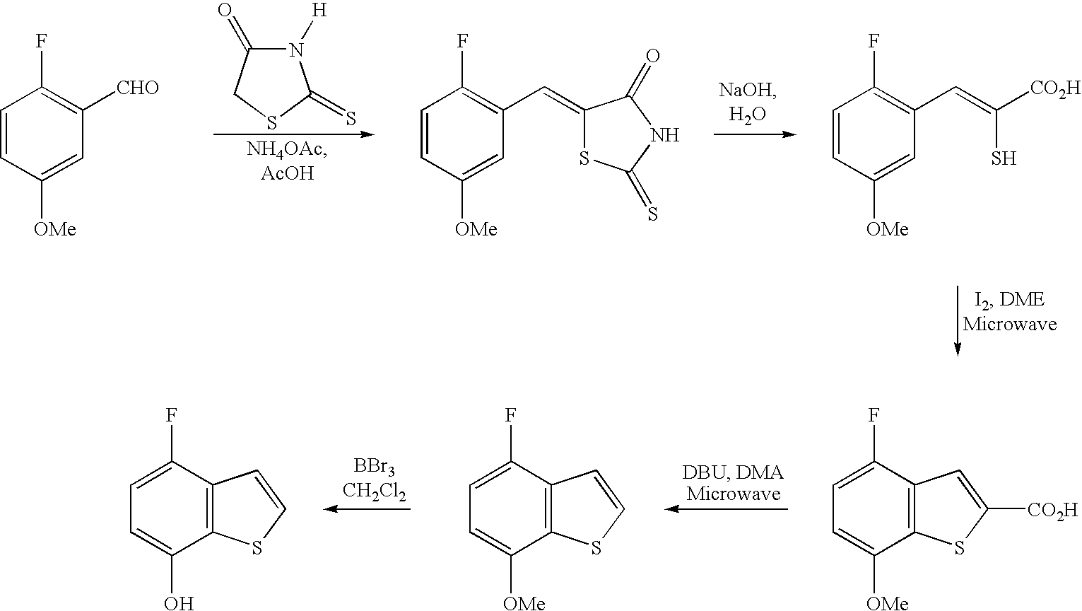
N1([H])C(=O)CSC1=S.C1=CC([OMe])=CC([CHO])=C1F.C1=CC([OMe])=CC(C=C2SC(=S)NC2=O)=C1F.C1=CC([OMe])=CC(C=C([CO2H])S)=C1F.C1=C(F)C2=C(C([OMe])=C1)SC([CO2H])=C2.C1=C(F)C2=C(C([OMe])=C1)SC=C2.C1=C(F)C2=C(C(O)=C1)SC=C2
